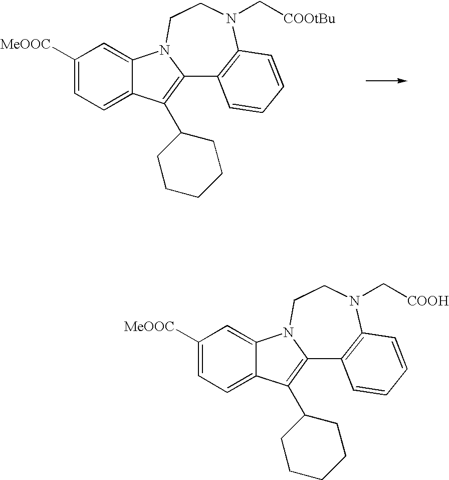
C1([MeOOC])=CC=C2C(=C1)N1C(=C2C2CCCCC2)C2=C(N(C[COOtBu])CC1)C=CC=C2.C1([MeOOC])=CC=C2C(=C1)N1C(=C2C2CCCCC2)C2=C(N(C[COOH])CC1)C=CC=C2
